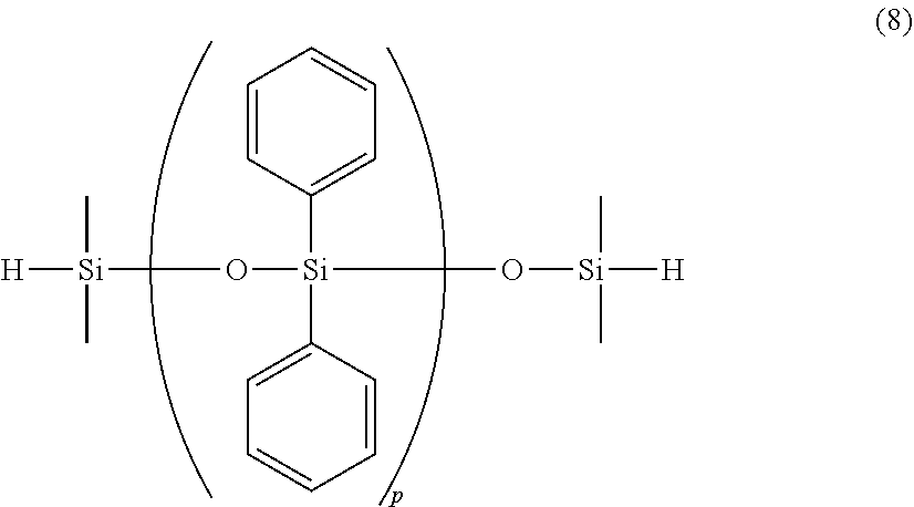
[H][Si](C)(C)O[Si](C1=CC=CC=C1)(C1=CC=CC=C1)O[Si]([H])(C)C
